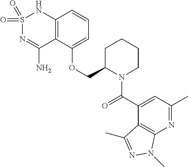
C12=C(C(OCC3N(C(C4=CC(C)=NC5=C4C(C)=NN5C)=O)CCCC3)=CC=C1)C(N)=NS(=O)(=O)N2
